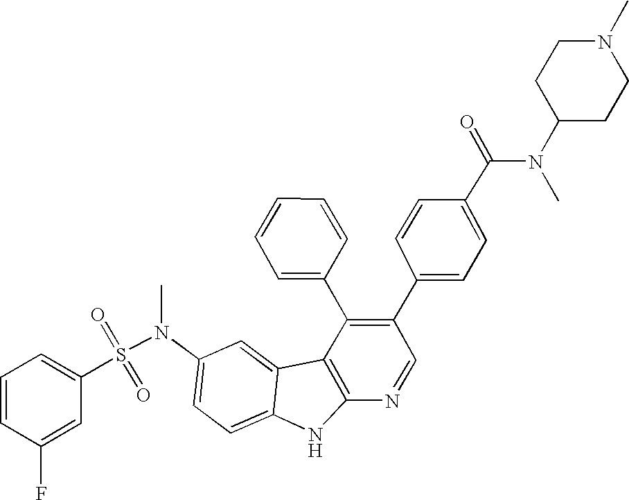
N(C1=CC=C2C(=C1)C1=C(N2)N=CC(C2=CC=C(C(N(C)C3CCN(C)CC3)=O)C=C2)=C1C1=CC=CC=C1)(S(=O)(=O)C1=CC=CC(F)=C1)C
